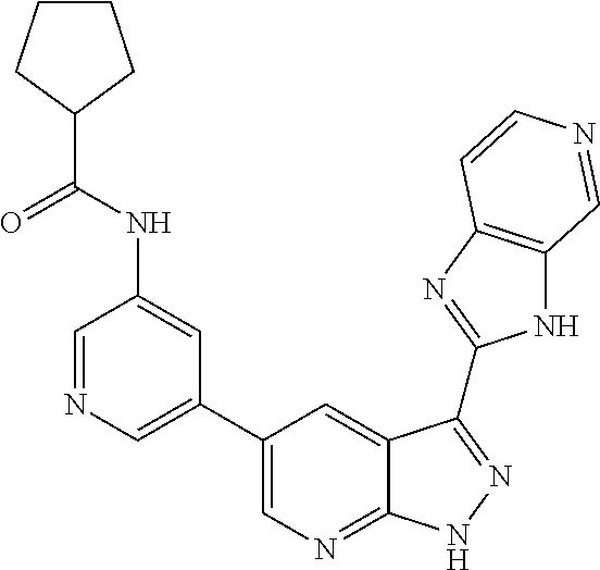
C1=NC=C(C2=CN=C3C(=C2)C(C2=NC4=C(N2)C=NC=C4)=NN3)C=C1NC(=O)C1CCCC1
